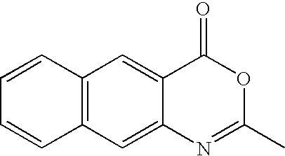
C12=C(C=C3C(=C1)C(=O)OC(C)=N3)C=CC=C2
